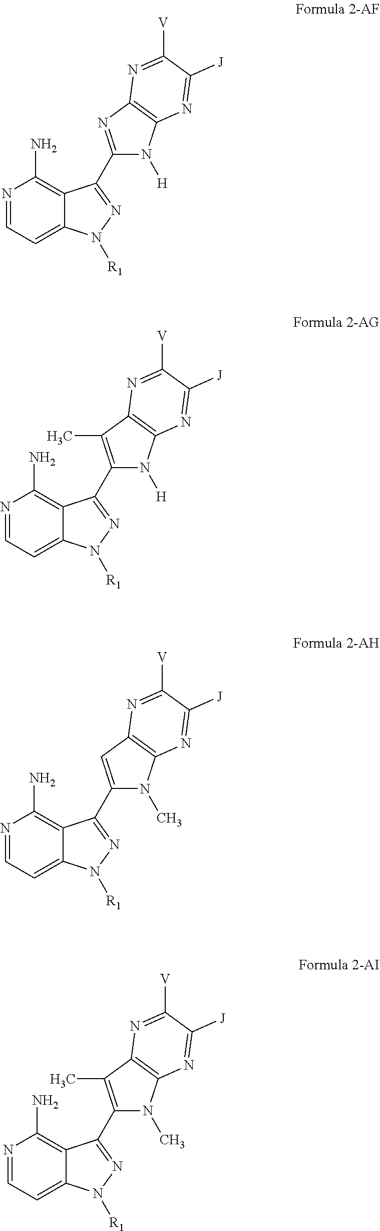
N1=CC=C2C(=C1N)C(C1=NC3=C(N1[H])N=C([J])C([V])=N3)=NN2[R1].N1=CC=C2C(=C1N)C(C1=C(C)C3=C(N1[H])N=C([J])C([V])=N3)=NN2[R1].N1=CC=C2C(=C1N)C(C1=CC3=C(N1C)N=C([J])C([V])=N3)=NN2[R1].N1=CC=C2C(=C1N)C(C1=C(C)C3=C(N1C)N=C([J])C([V])=N3)=NN2[R1]
